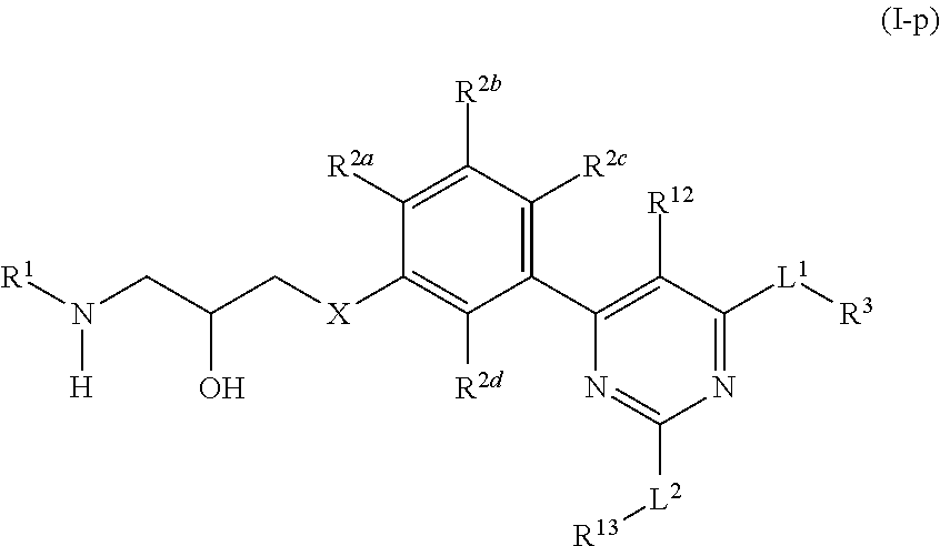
[R1]N(CC(C[X]C1=C([R2d])C(C2=C([R12])C([L1][R3])=NC([L2][R13])=N2)=C([R2c])C([R2b])=C1[R2a])O)[H]
